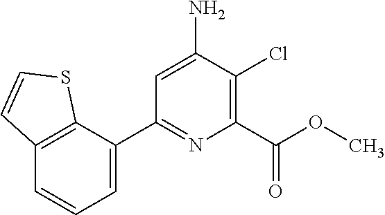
N1=C(C2=CC=CC3=C2SC=C3)C=C(N)C(Cl)=C1C(=O)OC
